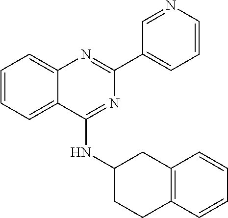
C1=CC=C2C(=C1)N=C(C1=CC=CN=C1)N=C2NC1CCC2=C(C1)C=CC=C2
